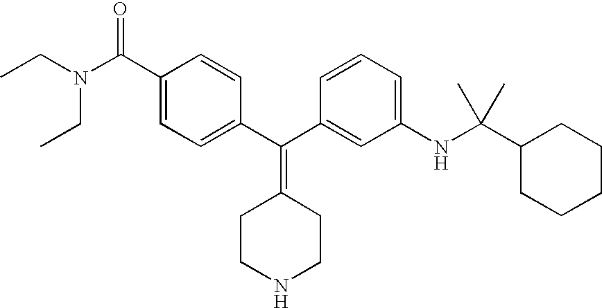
CCN(CC)C(C1=CC=C(C(C2=CC(NC(C3CCCCC3)(C)C)=CC=C2)=C2CCNCC2)C=C1)=O
